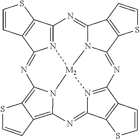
N12=C3C4=C(C1=NC1=C5C(=C6N1[M2]21N2C(=N3)C3=C(C2=NC2=N1C(=N6)C1=C2C=CS1)SC=C3)C=CS5)C=CS4
